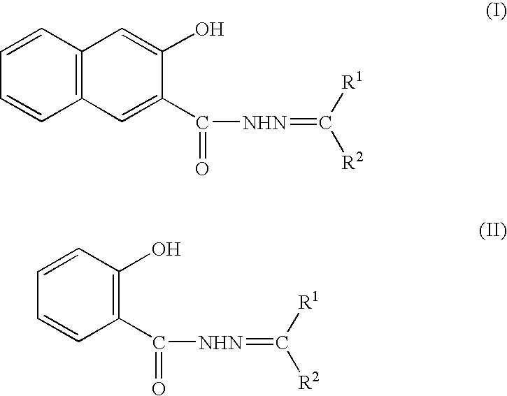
C1=CC2=C(C=C1)C=C(C([NHN]=C([R2])[R1])=O)C(O)=C2.C1=CC(C([NHN]=C([R2])[R1])=O)=C(O)C=C1
